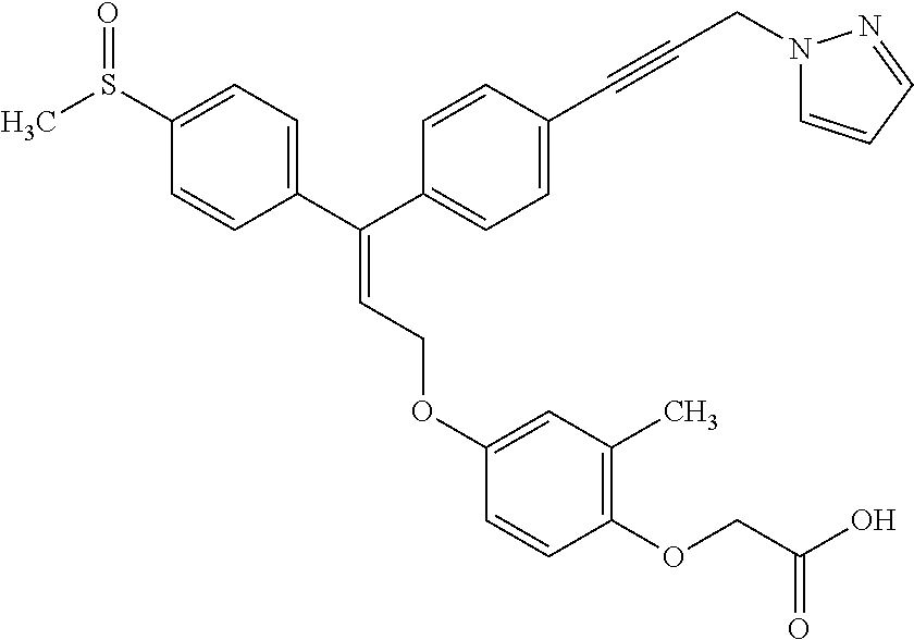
C(=CCOC1=CC(C)=C(OCC(O)=O)C=C1)(C1=CC=C(S(C)=O)C=C1)C1=CC=C(C#CCN2C=CC=N2)C=C1
